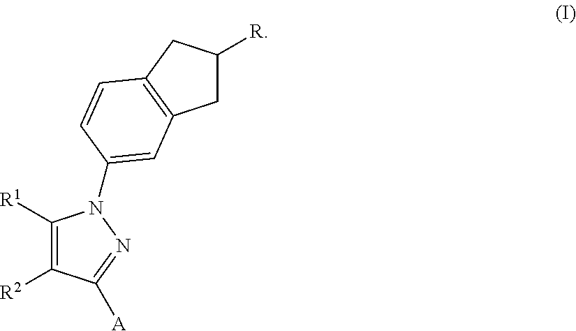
C1([R1])=C([R2])C([A])=NN1C1=CC2=C(CC([R])C2)C=C1
